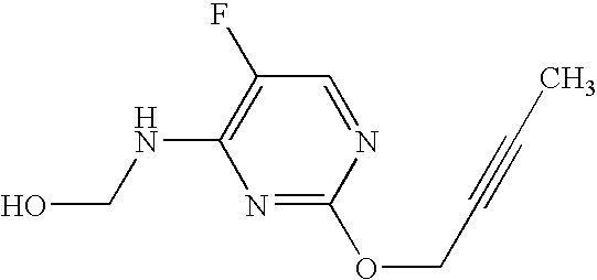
N1=C(OCC#CC)N=CC(F)=C1NCO
